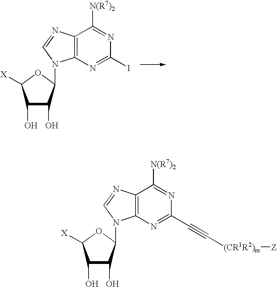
C1(O)C(O)C(N2C3=C(C([N(R7)2])=NC(I)=N3)N=C2)OC1[X].C1(O)C(O)C(N2C3=C(C([N(R7)2])=NC(C#C[(CR1R2)m][Z])=N3)N=C2)OC1[X]
